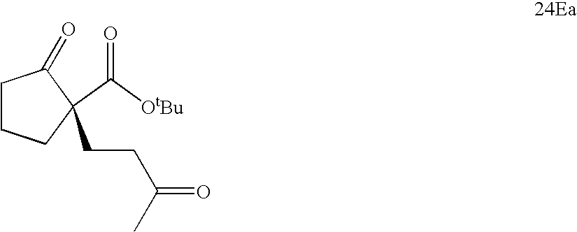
C1CC(=O)C(CCC(=O)C)(C([OtBu])=O)C1
